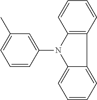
C1=CC=C2C(=C1)N(C1=CC(C)=CC=C1)C1=C2C=CC=C1
